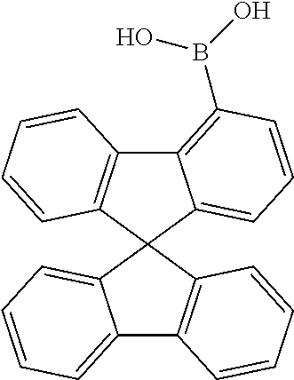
C12=C(B(O)O)C=CC=C1C1(C3=C2C=CC=C3)C2=C(C3=CC=CC=C31)C=CC=C2
